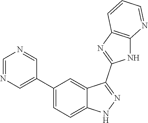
C1=NC=C(C2=CC=C3C(=C2)C(C2=NC4=C(N2)N=CC=C4)=NN3)C=N1
